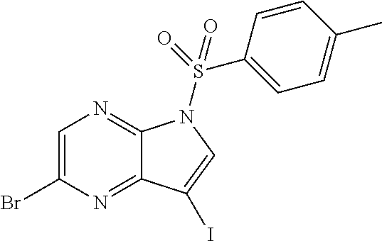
C1=C(Br)N=C2C(=N1)N(S(=O)(C1=CC=C(C)C=C1)=O)C=C2I
